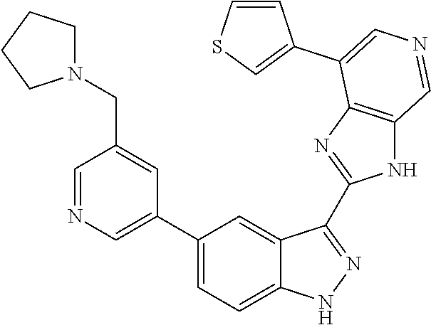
C1(C2=CN=CC(CN3CCCC3)=C2)=CC=C2C(=C1)C(C1=NC3=C(N1)C=NC=C3C1=CSC=C1)=NN2
